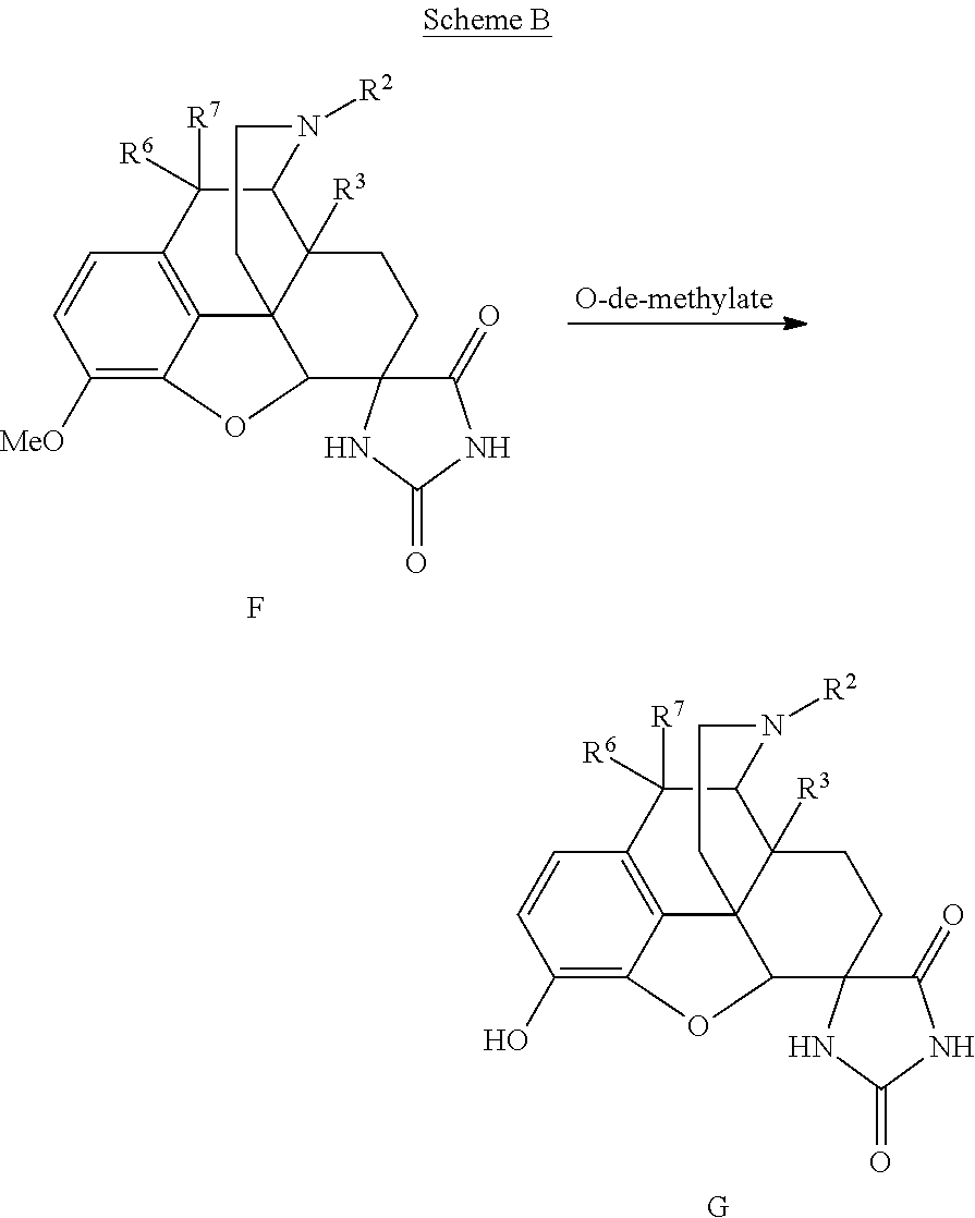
C1(O)=C2C3=C(C=C1)C([R7])([R6])C1C4([R3])C3(C(C3(CC4)C(=O)NC(=O)N3)O2)CCN1[R2].[G].C1([MeO])=C2C3=C(C=C1)C([R7])([R6])C1C4([R3])C3(C(C3(CC4)C(=O)NC(=O)N3)O2)CCN1[R2].F.[O-de-methylate]
